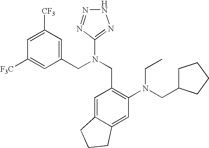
[F3C]C1=CC(CN(CC2=C(N(CC3CCCC3)CC)C=C3C(=C2)CCC3)C2=NNN=N2)=CC([CF3])=C1
